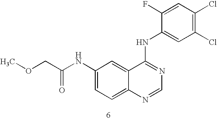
C1(NC(COC)=O)=CC=C2C(=C1)C(NC1=CC(Cl)=C(Cl)C=C1F)=NC=N2
